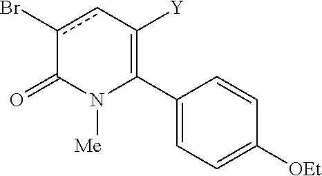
C1(C2=C([Y])cc(Br)C(=O)N2[Me])=CC=C([OEt])C=C1
